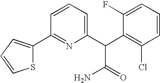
C1(C2=CC=CS2)=NC(C(C2=C(Cl)C=CC=C2F)C(=O)N)=CC=C1
